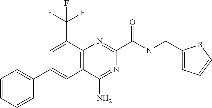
C12=C(N=C(C(NCC3=CC=CS3)=O)N=C1N)C(C(F)(F)F)=CC(C1=CC=CC=C1)=C2
